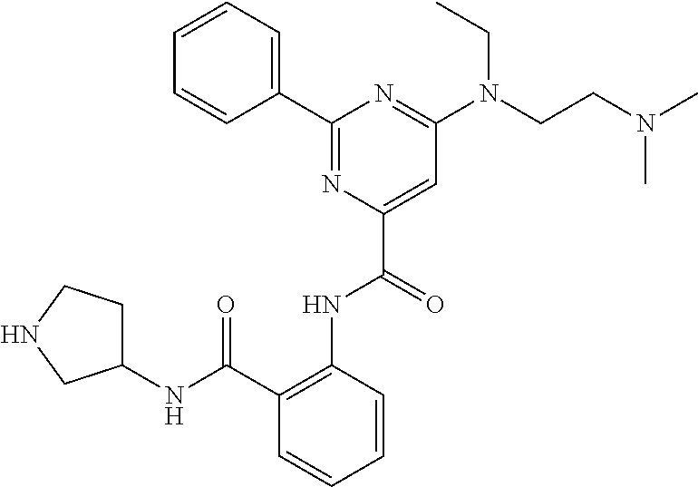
C1=CC=CC(C2=NC(C(=O)NC3=C(C(NC4CCNC4)=O)C=CC=C3)=CC(N(CCN(C)C)CC)=N2)=C1
